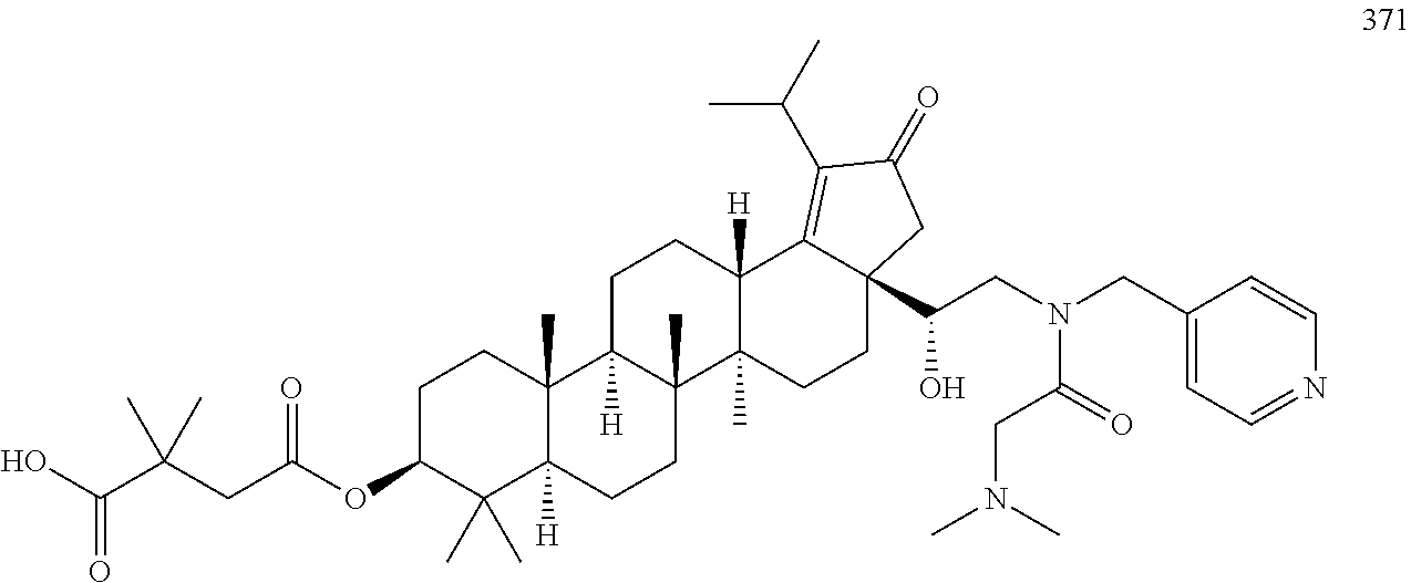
C1CC2(C)C([H])(C(C)(C)C1OC(CC(C(O)=O)(C)C)=O)CCC1(C)C2([H])CCC2([H])C1(C)CCC1(C(CN(CC3=CC=NC=C3)C(=O)CN(C)C)O)C2=C(C(C)C)C(=O)C1
